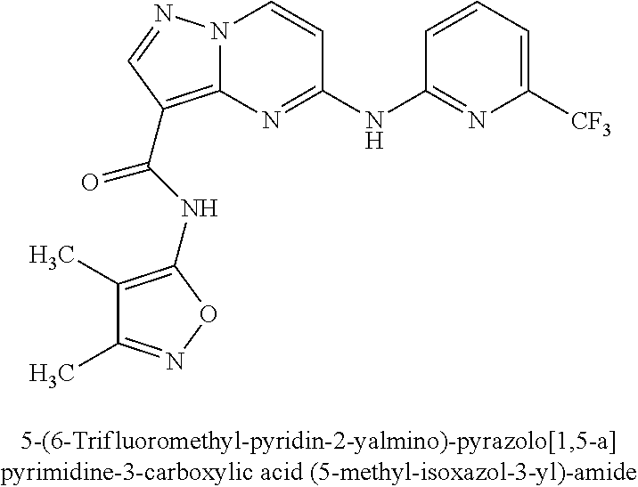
N12C(=C(C(NC3=C(C)C(C)=NO3)=O)C=N1)N=C(NC1=NC([CF3])=CC=C1)C=C2
